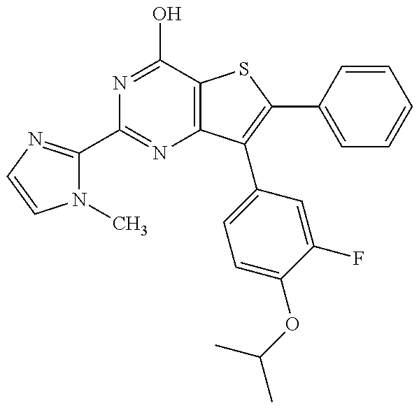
C1(C2=NC=CN2C)=NC2=C(C(O)=N1)SC(C1=CC=CC=C1)=C2C1=CC=C(OC(C)C)C(F)=C1
